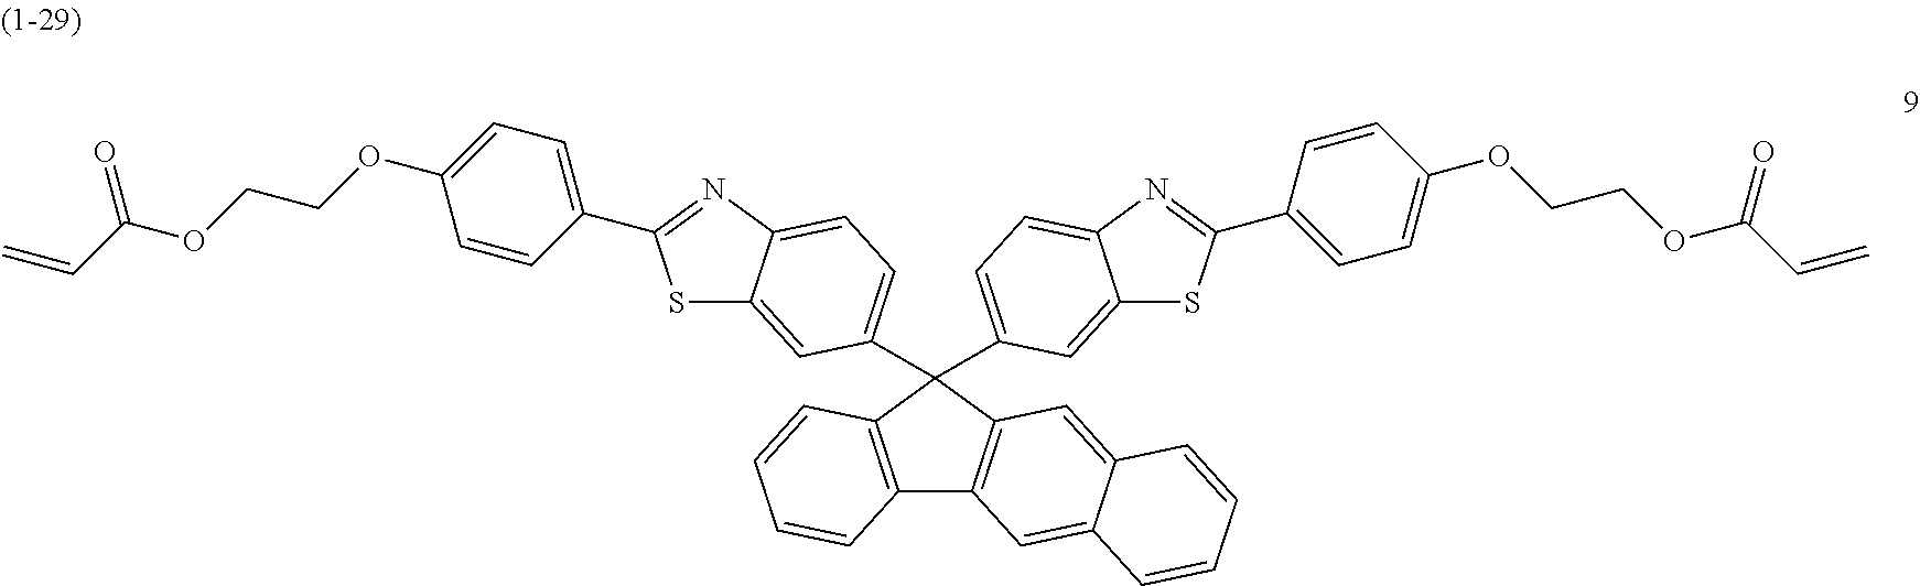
C12=C(C=CC=C1)C(C1=CC=C3C(=C1)SC(C1=CC=C(OCCOC(C=C)=O)C=C1)=N3)(C1=CC=C3C(=C1)SC(C1=CC=C(OCCOC(C=C)=O)C=C1)=N3)C1=C2C=C2C(=C1)C=CC=C2
